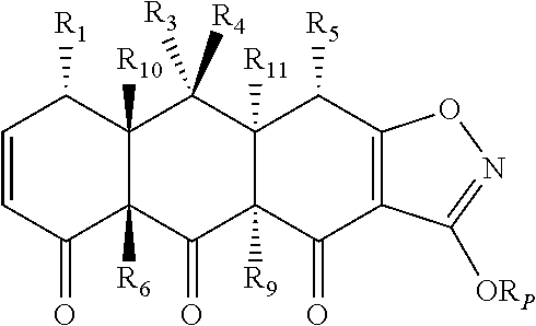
C1=CC([R1])C2([R10])C([R6])(C1=O)C(=O)C1([R9])C([R11])(C2([R4])[R3])C([R5])C2=C(C1=O)C([ORP])=NO2
